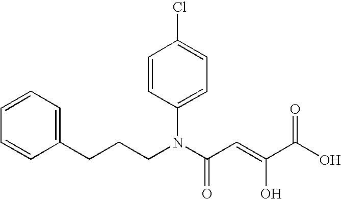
C1=CC=C(CCCN(C(C=C(C(O)=O)O)=O)C2=CC=C(Cl)C=C2)C=C1
